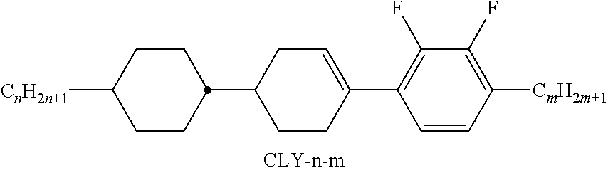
C1CC(C2=C(F)C(F)=C([CmH2m+1])C=C2)=CCC1C1CCC([CnH2n+1])CC1
